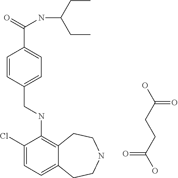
C12=CC=C(Cl)C(NCC3=CC=C(C(=O)NC(CC)CC)C=C3)=C1CCNCC2.OC(=O)CCC(=O)O
